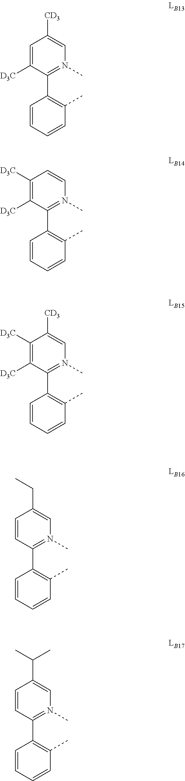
C1=C([D3C])C(C2=C(C)C=CC=C2)=N(C)C=C1[CD3].C1([D3C])=C([D3C])C(C2=C(C)C=CC=C2)=N(C)C=C1[CD3].C1([D3C])=C([D3C])C(C2=C(C)C=CC=C2)=N(C)C=C1.C1=CC(C2=C(C)C=CC=C2)=N(C)C=C1CC.C1=CC(C2=C(C)C=CC=C2)=N(C)C=C1C(C)C
